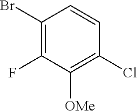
C1(Br)=C(F)C([OMe])=C(Cl)C=C1
